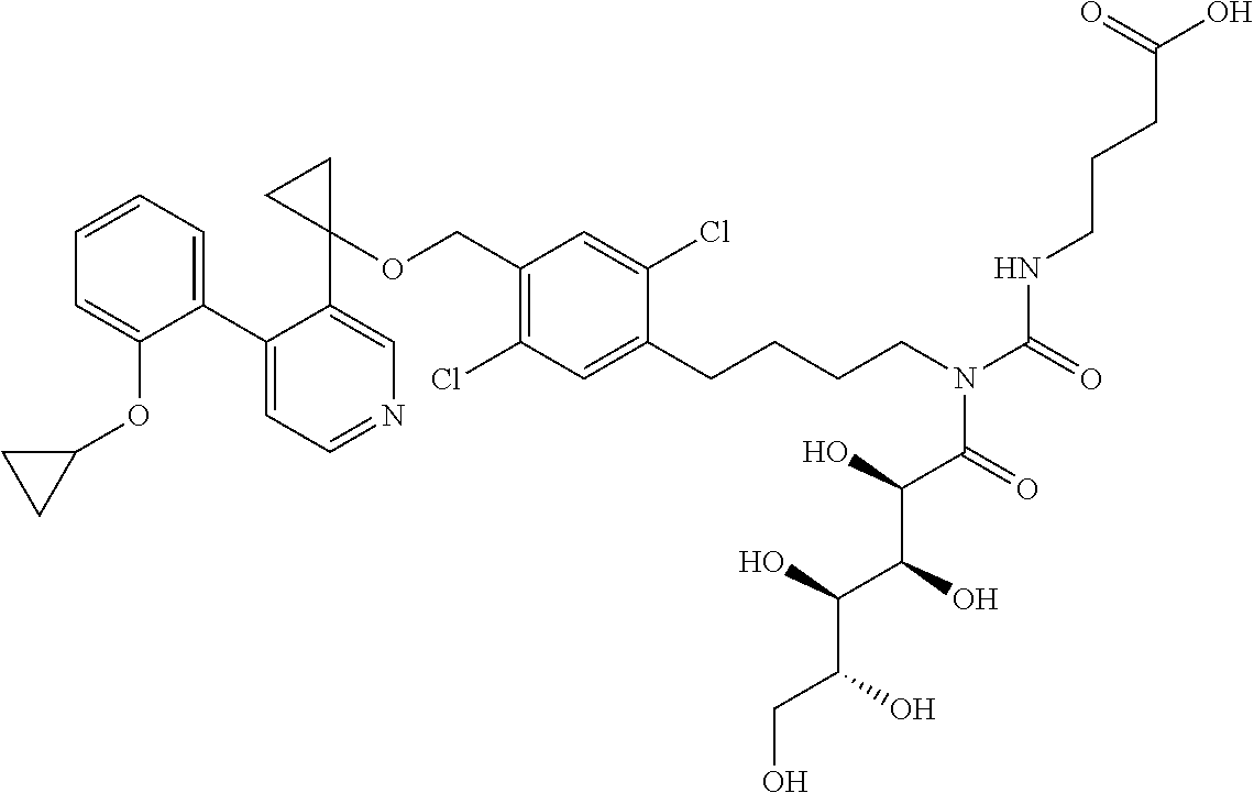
C1=CC=C(OC2CC2)C(C2=CC=NC=C2C2(OCC3=C(Cl)C=C(CCCCN(C(=O)C(C(C(C(CO)O)O)O)O)C(NCCCC(O)=O)=O)C(Cl)=C3)CC2)=C1
